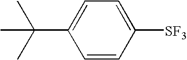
C1=CC([SF3])=CC=C1C(C)(C)C
